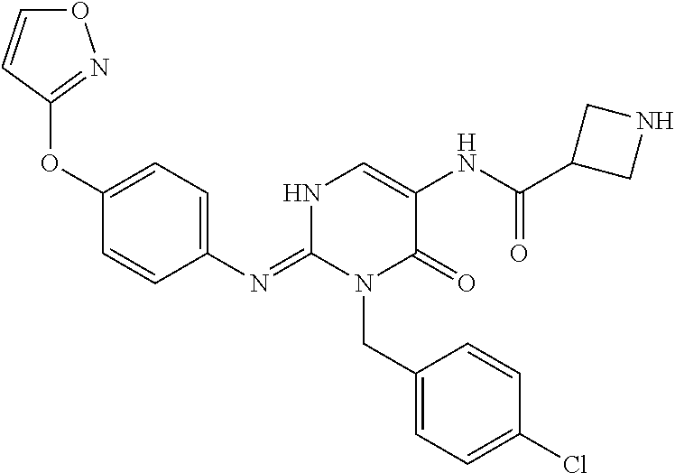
O(C1=CC=C(N=C2N(CC3=CC=C(Cl)C=C3)C(=O)C(NC(C3CNC3)=O)=CN2)C=C1)C1=NOC=C1
